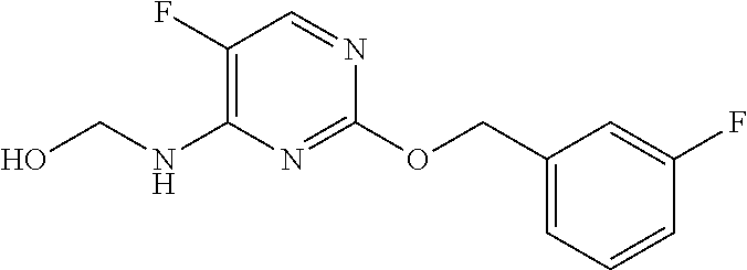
C1(COC2=NC(NCO)=C(F)C=N2)=CC=CC(F)=C1
